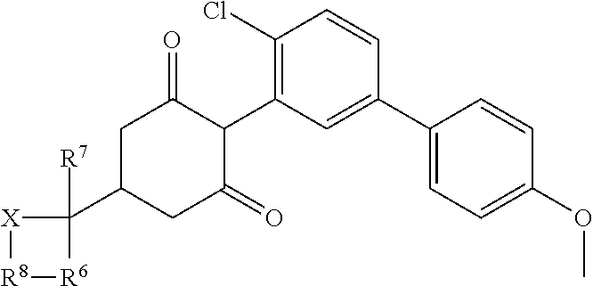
C1(Cl)=C(C2C(=O)CC(C3([R7])[X][R8][R6]3)CC2=O)C=C(C2=CC=C(OC)C=C2)C=C1
